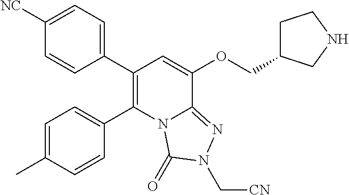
C1(C2=CC=C([NC])C=C2)=C(C2=CC=C(C)C=C2)N2C(=NN(C[CN])C2=O)C(OCC2CCNC2)=C1
